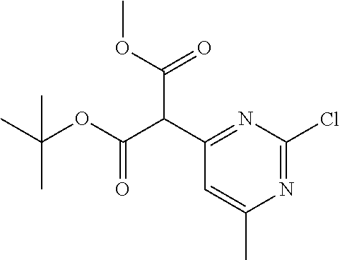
C(C1=NC(Cl)=NC(C)=C1)(C(OC)=O)C(OC(C)(C)C)=O
